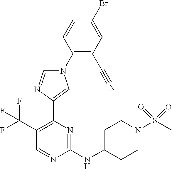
C1(C(F)(F)F)=C(C2=CN(C3=C(C#N)C=C(Br)C=C3)C=N2)N=C(NC2CCN(S(C)(=O)=O)CC2)N=C1
